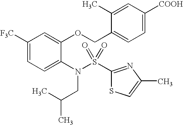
C1([CF3])=CC=C(N(S(=O)(=O)C2=NC(C)=CS2)CC(C)C)C(OCC2=CC=C([COOH])C=C2C)=C1
